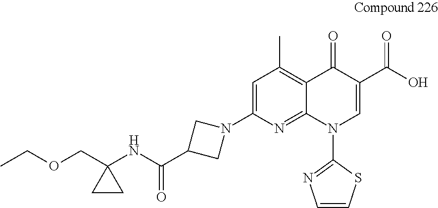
C1=C(N2CC(C(NC3(COCC)CC3)=O)C2)N=C2C(=C1C)C(=O)C(C(O)=O)=CN2C1=NC=CS1
